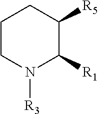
C1CCN([R3])C([R1])C1[R5]
